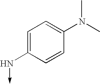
C1=C(N->C)C=CC(N(C)C)=C1
